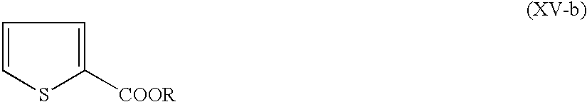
C1=CSC([COOR])=C1
